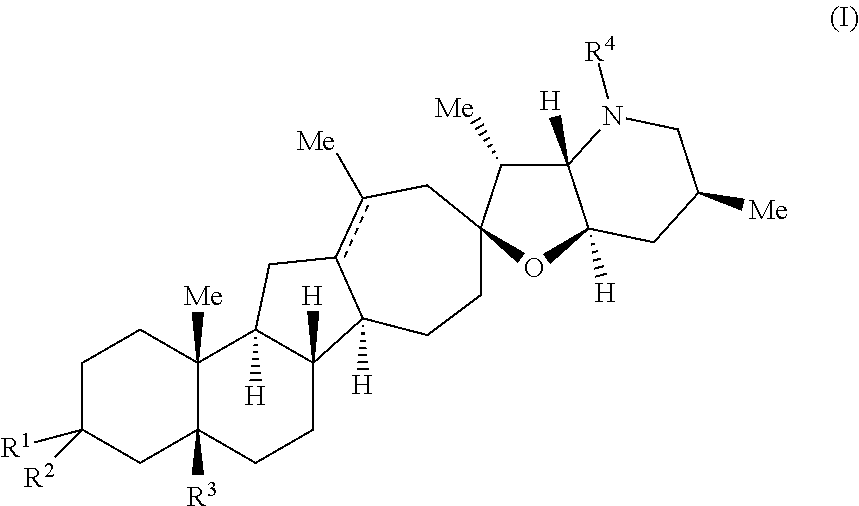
C1C([R2])([R1])CC2([R3])C([Me])(C1)C1([H])C([H])(CC2)C2([H])c(c([Me])CC3(CC2)C([Me])C2([H])C([H])(O3)CC([Me])CN2[R4])C1
